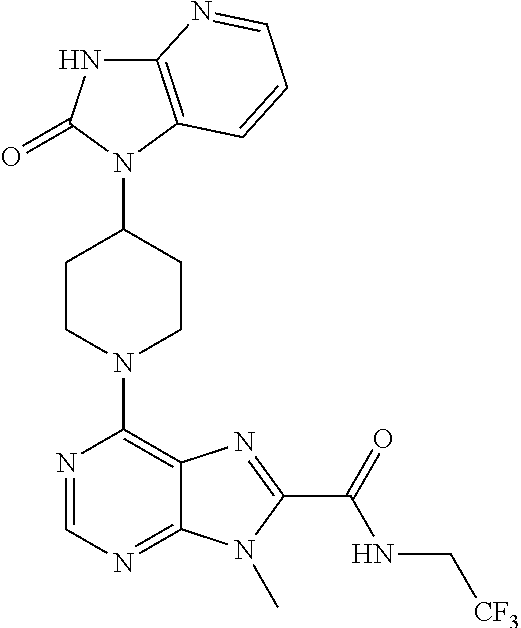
C12=C(N(C3CCN(C4=C5C(=NC=N4)N(C)C(C(NC[CF3])=O)=N5)CC3)C(=O)N1)C=CC=N2
